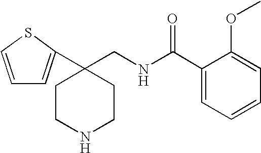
C1(C(NCC2(C3=CC=CS3)CCNCC2)=O)=CC=CC=C1OC
